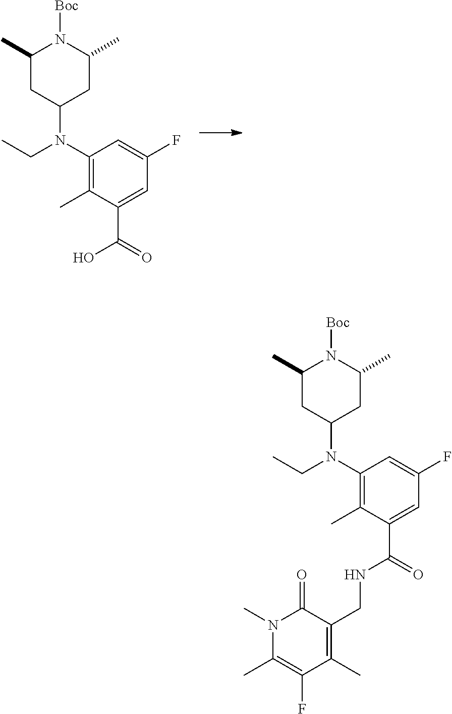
C1(N(CC)C2CC(C)N([Boc])C(C)C2)=C(C)C(C(=O)NCC2=C(C)C(F)=C(C)N(C)C2=O)=CC(F)=C1.C1(N(CC)C2CC(C)N([Boc])C(C)C2)=C(C)C(C(=O)O)=CC(F)=C1
